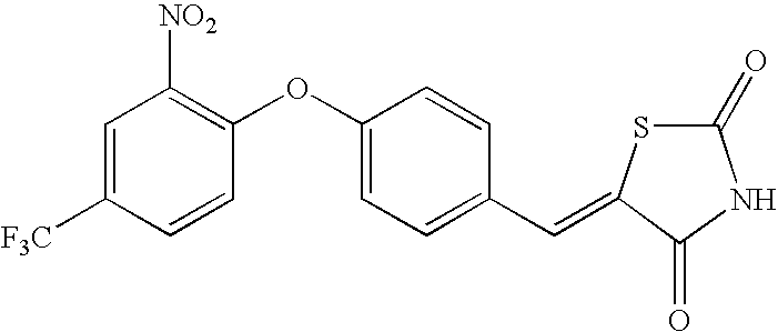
C1=C([F3C])C=CC(OC2=CC=C(C=C3SC(=O)NC3=O)C=C2)=C1[NO2]
